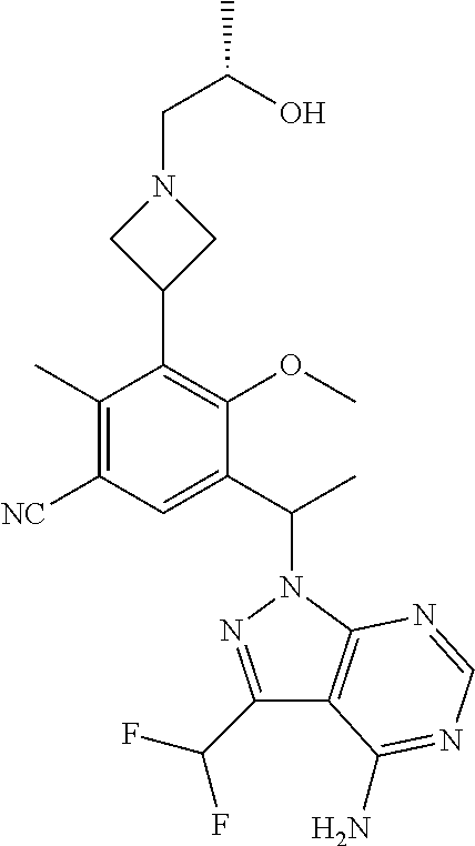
C1(C(C)N2N=C(C(F)F)C3=C2N=CN=C3N)=CC([NC])=C(C)C(C2CN(CC(C)O)C2)=C1OC
